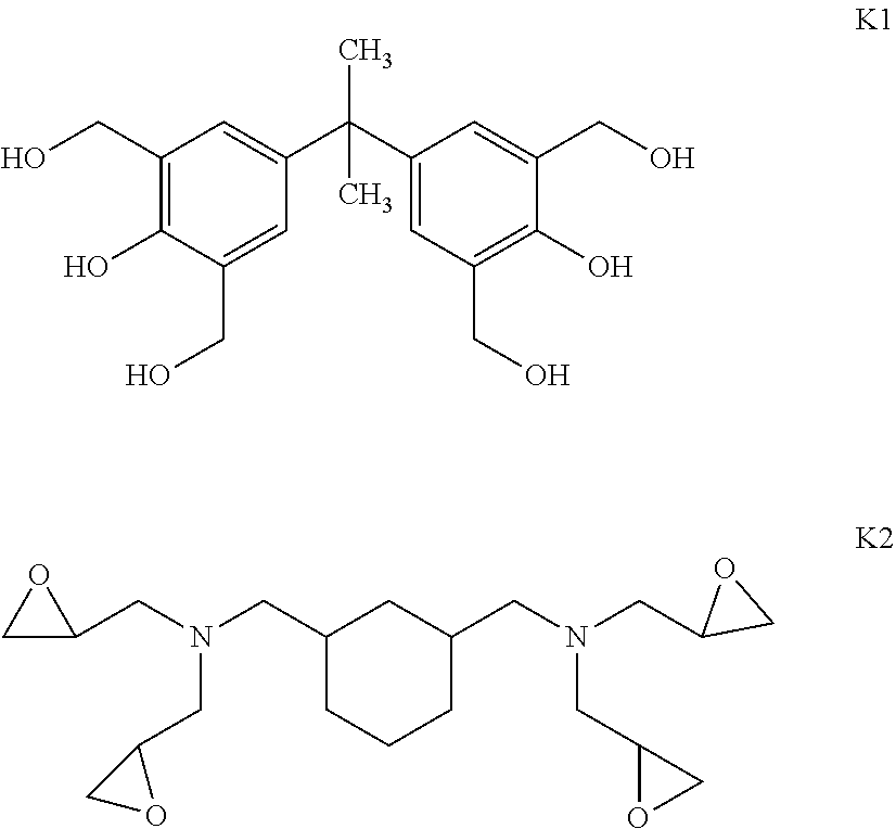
C1(CO)=C(O)C(CO)=CC(C(C2=CC(CO)=C(O)C(CO)=C2)(C)C)=C1.C1(CN(CC2CO2)CC2OC2)CCCC(CN(CC2OC2)CC2CO2)C1
